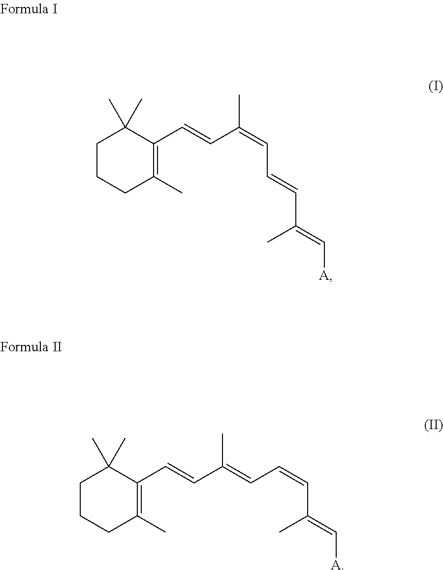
C1CCC(C)=C(C=CC(=CC=CC(=C[A])C)C)C1(C)C.C1CCC(C)=C(C=CC(=CC=CC(=C[A])C)C)C1(C)C
